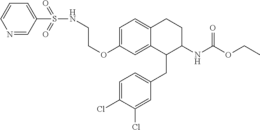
C1=C(OCCNS(=O)(=O)C2=CC=CN=C2)C=C2C(=C1)CCC(NC(OCC)=O)C2CC1=CC=C(Cl)C(Cl)=C1
